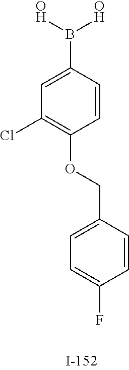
C1=C(B([OH])[OH])C=CC(OCC2=CC=C(F)C=C2)=C1Cl
